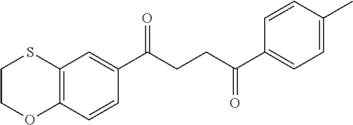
C1(C(CCC(C2=CC=C(C)C=C2)=O)=O)=CC2=C(C=C1)OCCS2
